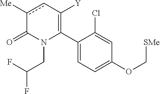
C1(C2=C([Y])cc([Me])C(=O)N2CC(F)F)=CC=C(OC[SMe])C=C1Cl
